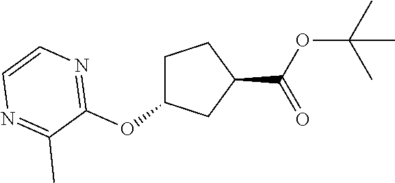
O(C(C)(C)C)C(=O)C1CCC(OC2=NC=CN=C2C)C1
